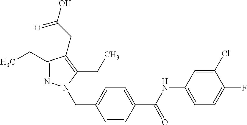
C1=C(Cl)C(F)=CC=C1NC(C1=CC=C(CN2N=C(CC)C(CC(O)=O)=C2CC)C=C1)=O
